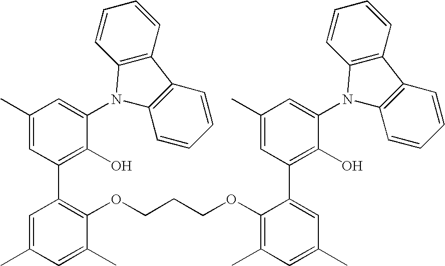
C1(C)=CC(C2=C(OCCCOC3=C(C)C=C(C)C=C3C3=C(O)C(N4C5=C(C6=C4C=CC=C6)C=CC=C5)=CC(C)=C3)C(C)=CC(C)=C2)=C(O)C(N2C3=C(C4=C2C=CC=C4)C=CC=C3)=C1
